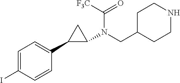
C1=C(I)C=CC(C2CC2N(C([F3C])=O)CC2CCNCC2)=C1
